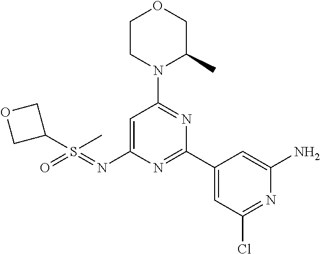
O1CCN(C2=NC(C3=CC(Cl)=NC(N)=C3)=NC(N=S(=O)(C3COC3)C)=C2)C(C)C1
